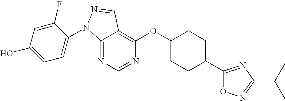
C12=NC=NC(OC3CCC(C4=NC(C(C)C)=NO4)CC3)=C1C=NN2C1=CC=C(O)C=C1F
